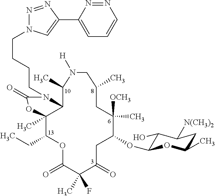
C12C(C)(C(CC)OC(=O)C(C)(F)C(=O)CC(OC3C(O)C([N(CH3)2])CC(C)O3)C([OCH3])(C)CC(C)CN([H])C1C)OC(=O)N2CCCCN1N=NC(C2=CC=CN=N2)=C1
